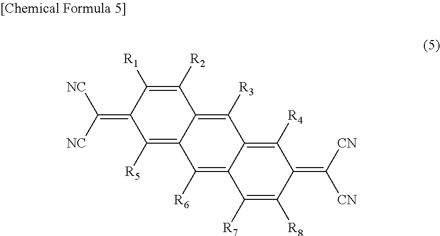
C12=C([R3])C3=C([R4])C(=C([CN])[CN])C([R8])=C([R7])C3=C([R6])C1=C([R5])C(=C([NC])[NC])C([R1])=C2[R2]
